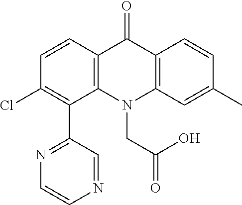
C12=C(C=CC(Cl)=C1C1=NC=CN=C1)C(=O)C1=C(N2CC(=O)O)C=C(C)C=C1
